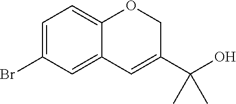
C1=C(Br)C=C2C(=C1)OCC(C(O)(C)C)=C2
